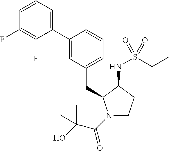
C(C1=CC=CC(C2=CC=CC(F)=C2F)=C1)C1N(C(C(O)(C)C)=O)CCC1NS(CC)(=O)=O
